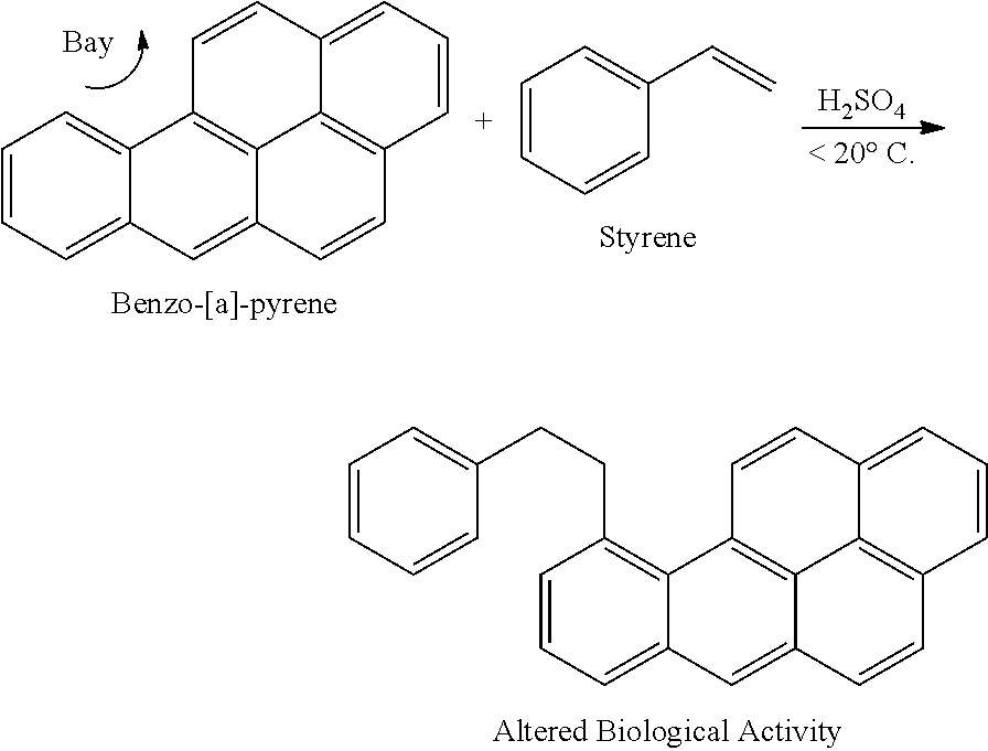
C1=CC=CC(CCC2=C3C(=CC=C2)C=C2C4=C3C=CC3=CC=CC(=C43)C=C2)=C1.C1=CC=C2C(=C1)C1=C3C(=C2)C=CC2=C3C(=CC=C2)C=C1.C1=CC=CC(C=C)=C1.[H2SO4]
